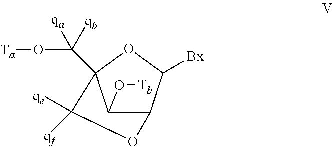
C12C([Bx])OC(C(O[Ta])([qa])[qb])(C1O[Tb])C([qf])([qe])O2
